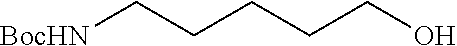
[BocHN]CCCCCO
